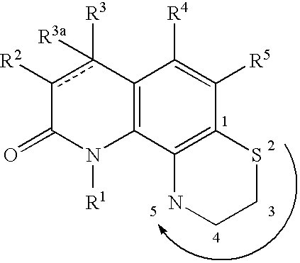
C12=C(C3=C(C([R5])=C1[R4])SCCN3)N([R1])C(=O)c([R2])c2([R3])[R3a]
